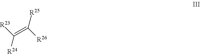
[R23]C(=C([R26])[R25])[R24]
